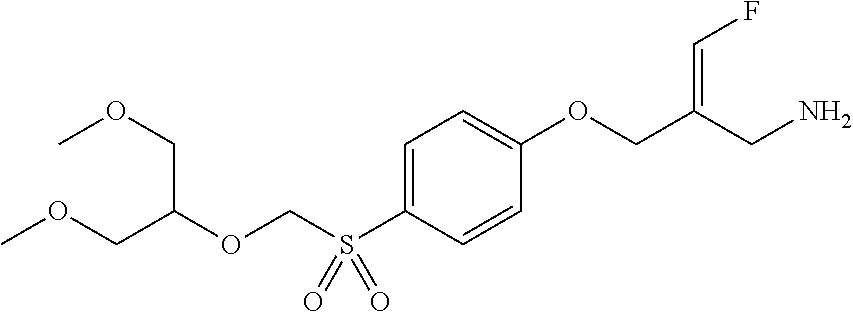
C1=C(S(COC(COC)COC)(=O)=O)C=CC(OCC(CN)=CF)=C1
